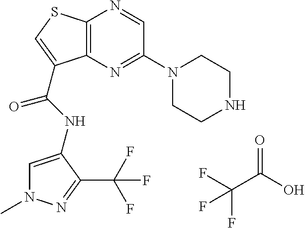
C12=C(N=C(N3CCNCC3)C=N1)C(C(=O)NC1=CN(C)N=C1C(F)(F)F)=CS2.C(C(O)=O)(F)(F)F
